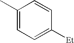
C1(C)=CC=C([Et])C=C1
